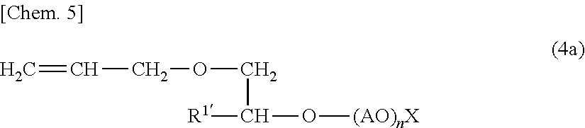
C=CCOCC([R1])O[(AO)nX]
